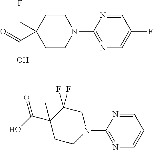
C1(N2CCC(C(=O)O)(CF)CC2)=NC=C(F)C=N1.C(C1(C)CCN(C2=NC=CC=N2)CC1(F)F)(O)=O
